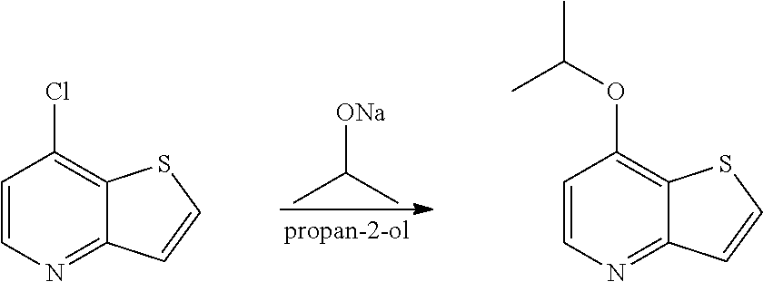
[ONa]C(C)C.C1=CN=C2C(=C1Cl)SC=C2.C1=CN=C2C(=C1OC(C)C)SC=C2
